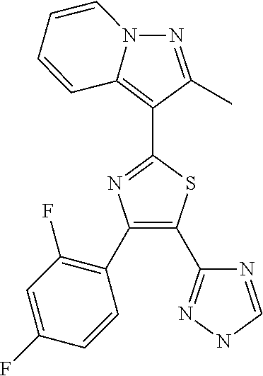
N1=C(C)C(C2=NC(C3=C(F)C=C(F)C=C3)=C(C3=NNC=N3)S2)=C2C=CC=CN12
